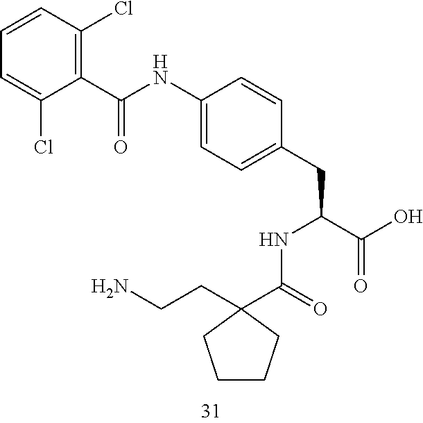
C1(NC(=O)C2=C(Cl)C=CC=C2Cl)=CC=C(CC(C(O)=O)NC(C2(CCN)CCCC2)=O)C=C1
